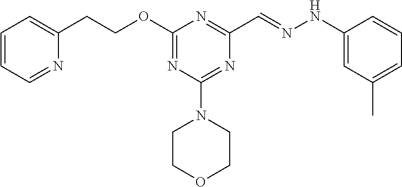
C1(CCOC2=NC(N3CCOCC3)=NC(C=NNC3=CC(C)=CC=C3)=N2)=CC=CC=N1
